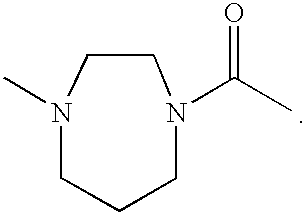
N1(C)CCCN(C(=O)C)CC1
